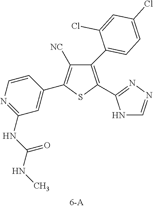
C1(C2=CC=C(Cl)C=C2Cl)=C(C2=NN=CN2)SC(C2=CC(NC(NC)=O)=NC=C2)=C1[NC]
